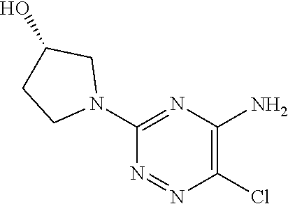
C1(N2CC(O)CC2)=NC(N)=C(Cl)N=N1
